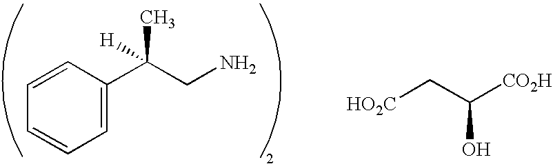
C1=C(C(CN)(C)[H])C=CC=C1.[HO2C]CC([CO2H])O
